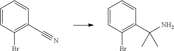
C1=CC(Br)=C(C#N)C=C1.C1=CC(Br)=C(C(N)(C)C)C=C1
